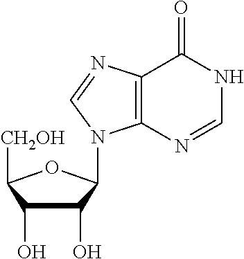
C1(O)C(O)C([CH2OH])OC1N1C2=C(C(=O)NC=N2)N=C1
